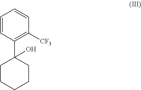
C1=CC(C2(O)CCCCC2)=C([CF3])C=C1
